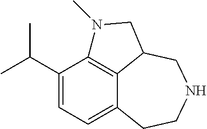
C1(C(C)C)=CC=C2C3=C1N(C)CC3CNCC2
